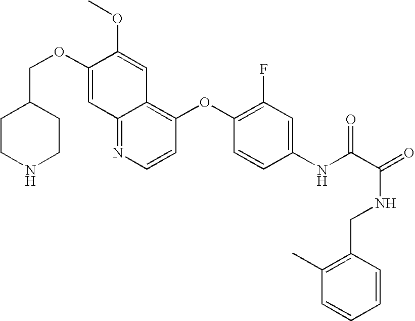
C12=NC=CC(OC3=C(F)C=C(NC(C(=O)NCC4=C(C)C=CC=C4)=O)C=C3)=C1C=C(OC)C(OCC1CCNCC1)=C2
